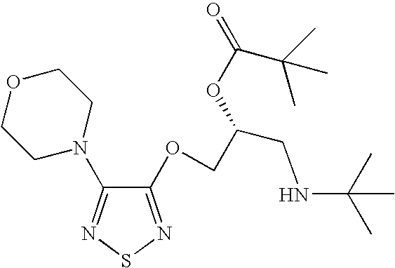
O(CC(OC(=O)C(C)(C)C)CNC(C)(C)C)C1=NSN=C1N1CCOCC1
